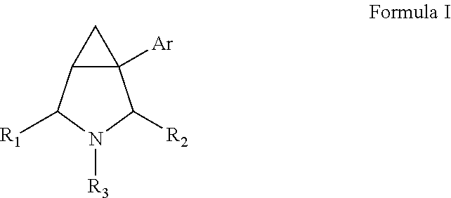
C12([Ar])C(C([R1])N([R3])C1[R2])C2
